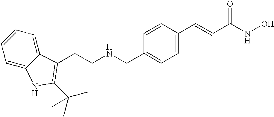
C(C1=CC=C(C=CC(NO)=O)C=C1)NCCC1=C(C(C)(C)C)NC2=CC=CC=C21
